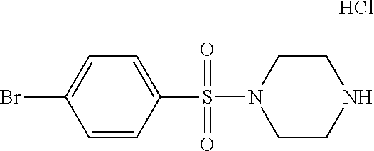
C1=CC(S(N2CCNCC2)(=O)=O)=CC=C1Br.Cl
